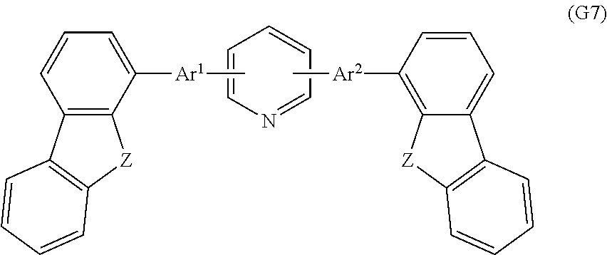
N1=CC=CC=C1.C[Ar2]C1=C2C(=CC=C1)C1=C([Z]2)C=CC=C1.C[Ar1]C1=CC=CC2=C1[Z]C1=C2C=CC=C1
